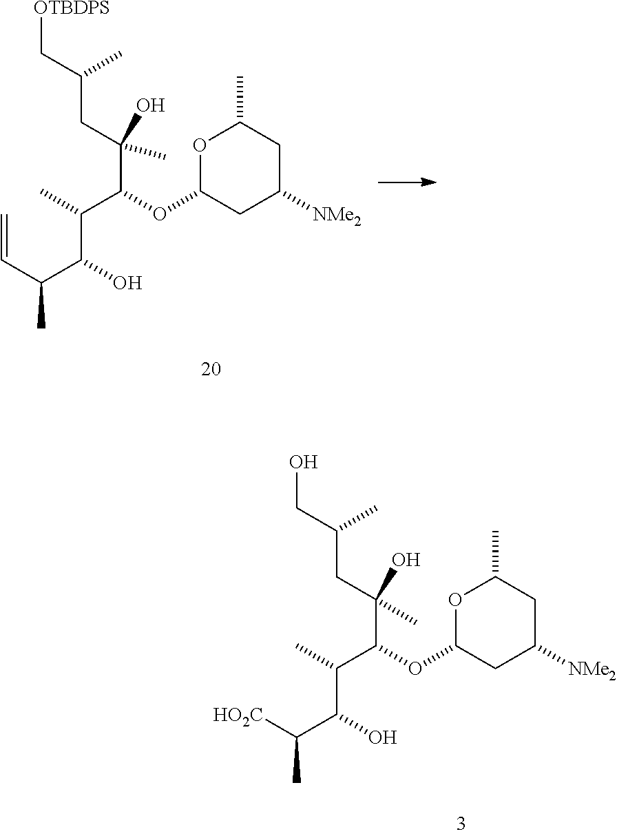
CC(C(C(CC(C)C[OTBDPS])(C)O)OC1OC(C)CC([NMe2])C1)C(O)C(C=C)C.CC(C(C(CC(C)CO)(C)O)OC1OC(C)CC([NMe2])C1)C(O)C([HO2C])C
